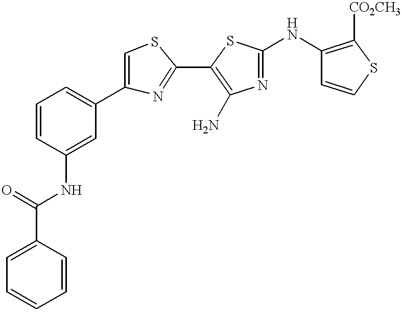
C1=CC(C(=O)NC2=CC(C3=CSC(C4=C(N)N=C(NC5=C([CO2CH3])SC=C5)S4)=N3)=CC=C2)=CC=C1
